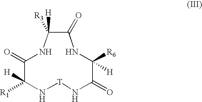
C1(=O)C([H])([R3])NC(=O)C([R1])([H])N[T]NC(=O)C([H])([R6])N1
